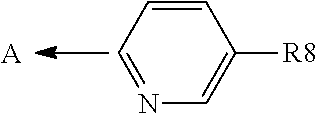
C1=NC=C([R8])C=C1.[A]
